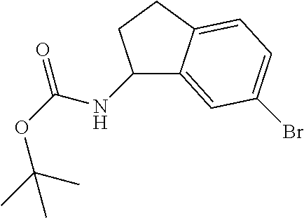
C1(NC(OC(C)(C)C)=O)C2=CC(Br)=CC=C2CC1
